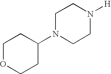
C1OCCC(N2CCN([H])CC2)C1
